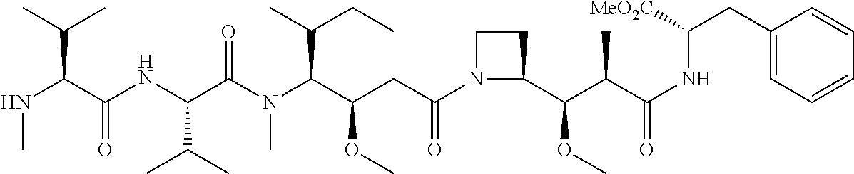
N1(C(CC(C(N(C(C(NC(C(NC)C(C)C)=O)C(C)C)=O)C)C(CC)C)OC)=O)C(C(C(C(NC(CC2=CC=CC=C2)[MeO2C])=O)C)OC)CC1
